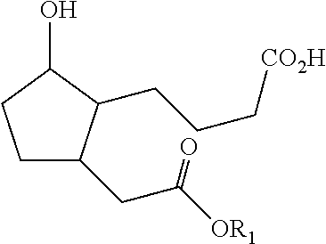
C1CC(O)C(CCC[CO2H])C1CC([OR1])=O
